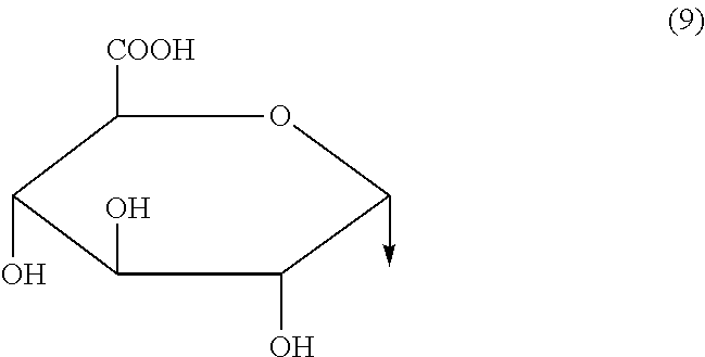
C1([COOH])C(O)C(O)C(O)C(->C)O1
